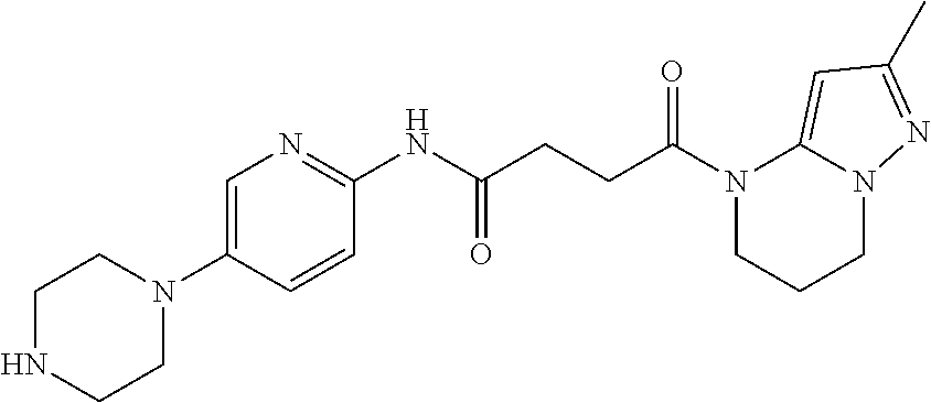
N1(C(CCC(NC2=NC=C(N3CCNCC3)C=C2)=O)=O)CCCN2C1=CC(C)=N2
